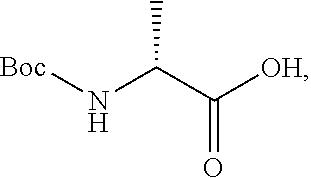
N(C(C(=O)[OH])C)[Boc]
